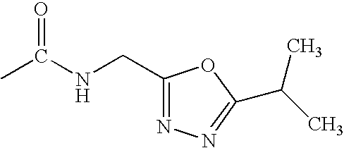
CC(NCC1=NN=C(C(C)C)O1)=O
